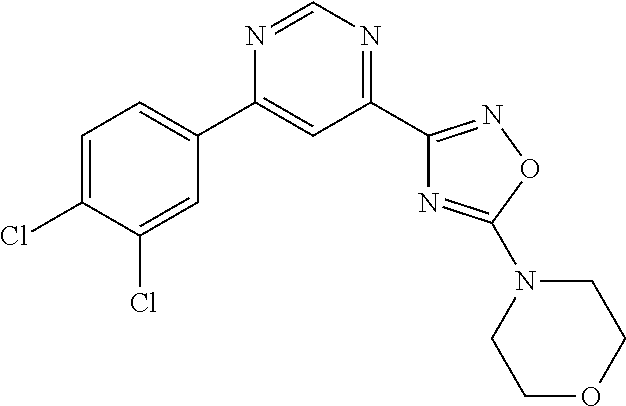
C1=C(Cl)C(Cl)=CC(C2=CC(C3=NOC(N4CCOCC4)=N3)=NC=N2)=C1
